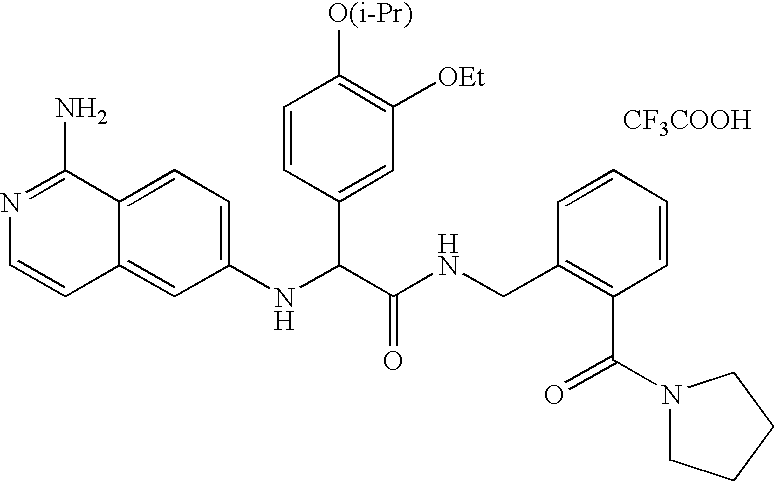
C1(NC(C(NCC2=C(C(N3CCCC3)=O)C=CC=C2)=O)C2=CC([OEt])=C([O(i-Pr)])C=C2)=CC=C2C(=C1)C=CN=C2N.[CF3COOH]
